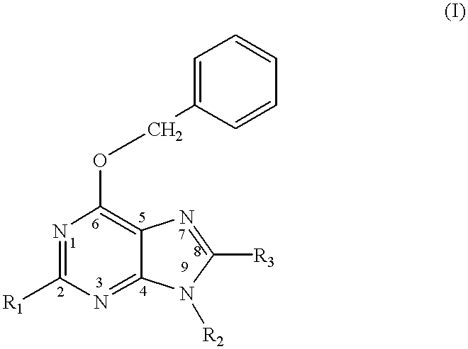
C(OC1=C2C(=NC([R1])=N1)N([R2])C([R3])=N2)C1=CC=CC=C1
